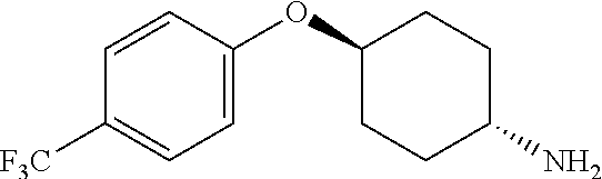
C1(OC2=CC=C([F3C])C=C2)CCC(N)CC1
